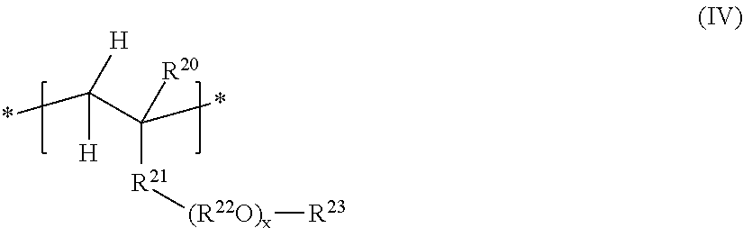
C([H])(*)(C([R21][(R22O)x][R23])([R20])*)[H]
